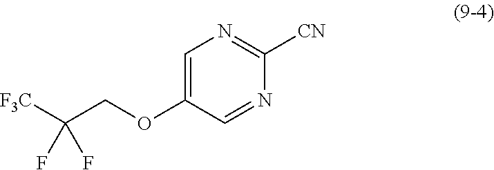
C1=C(OCC([F3C])(F)F)C=NC([CN])=N1
